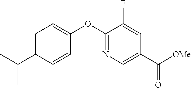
C1=C(C(C)C)C=CC(OC2=NC=C(C([OMe])=O)C=C2F)=C1
